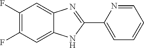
C1(F)=C(F)C=C2C(=C1)N=C(C1=CC=CC=N1)N2
